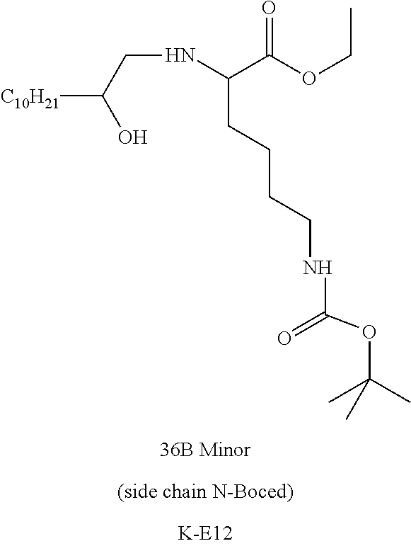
C(CCCCNC(=O)OC(C)(C)C)(NCC([C10H21])O)C(OCC)=O
